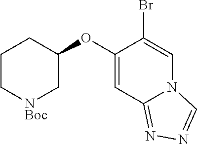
[NBoc]1CC(OC2=CC3=NN=CN3C=C2Br)CCC1
